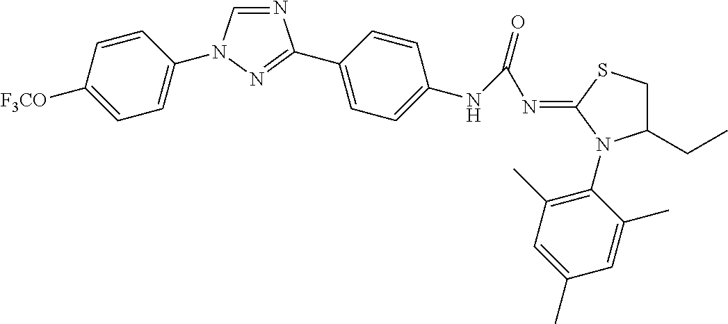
N1=CN(C2=CC=C([F3CO])C=C2)N=C1C1=CC=C(NC(N=C2SCC(CC)N2C2=C(C)C=C(C)C=C2C)=O)C=C1
